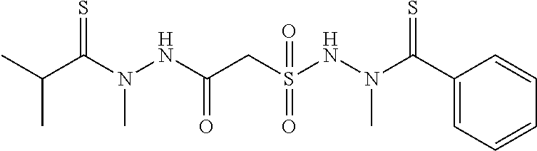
CC(C(N(NC(CS(NN(C(C1=CC=CC=C1)=S)C)(=O)=O)=O)C)=S)C
